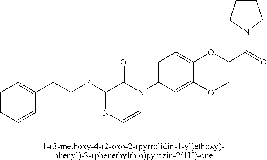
C(CSC1=NC=CN(C2=CC=C(OCC(=O)N3CCCC3)C(OC)=C2)C1=O)C1=CC=CC=C1
